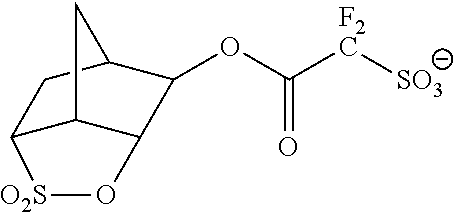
C12C3C(C(OC([F2C][SO3])=O)C(C1)C3)O[O2S]2
